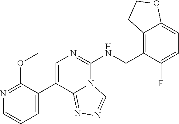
N1=C(OC)C(C2=CN=C(NCC3=C4C(=CC=C3F)OCC4)N3C2=NN=C3)=CC=C1
